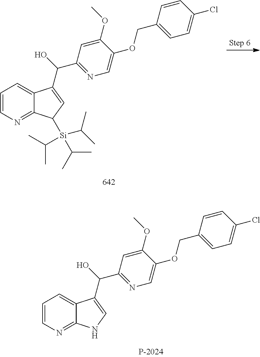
C1=CN=C2C(=C1)C(C(C1=NC=C(OCC3=CC=C(Cl)C=C3)C(OC)=C1)O)=CN2.C1=CN=C2C(=C1)C(C(C1=NC=C(OCC3=CC=C(Cl)C=C3)C(OC)=C1)O)=CC2[Si](C(C)C)(C(C)C)C(C)C
